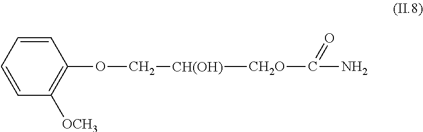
C1=CC=CC(OC[CH(OH)][CH2O]C(N)=O)=C1[OCH3]
